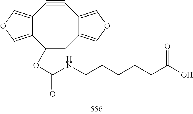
C12=COC=C1C#CC1=COC=C1CC2OC(NCCCCCC(O)=O)=O
